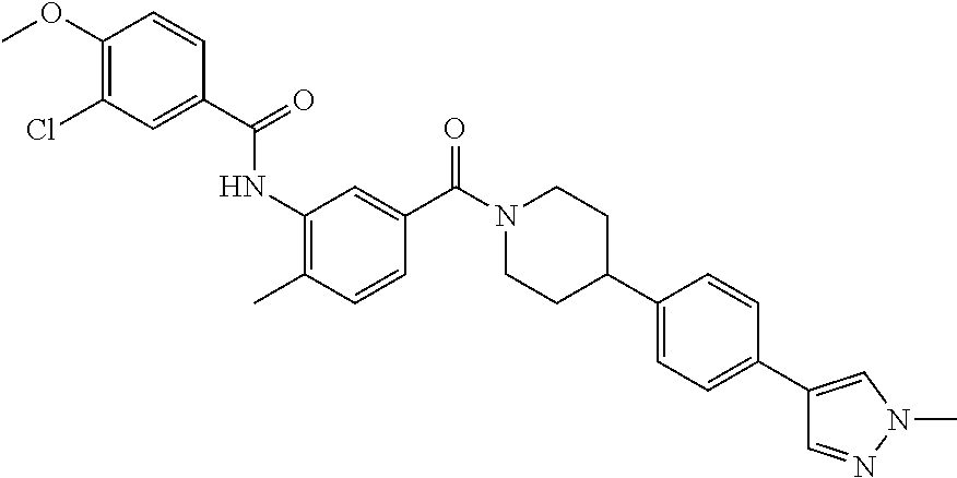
C1(NC(C2=CC(Cl)=C(OC)C=C2)=O)=C(C)C=CC(C(N2CCC(C3=CC=C(C4=CN(C)N=C4)C=C3)CC2)=O)=C1
